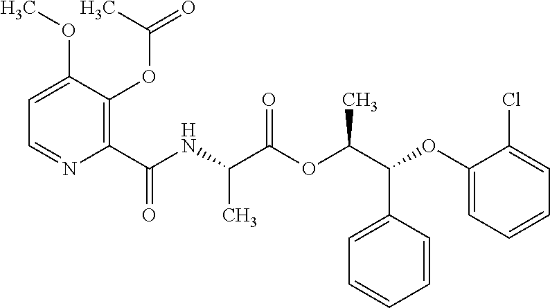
C1(C(NC(C(OC(C(C2=CC=CC=C2)OC2=CC=CC=C2Cl)C)=O)C)=O)=C(OC(C)=O)C(OC)=CC=N1
